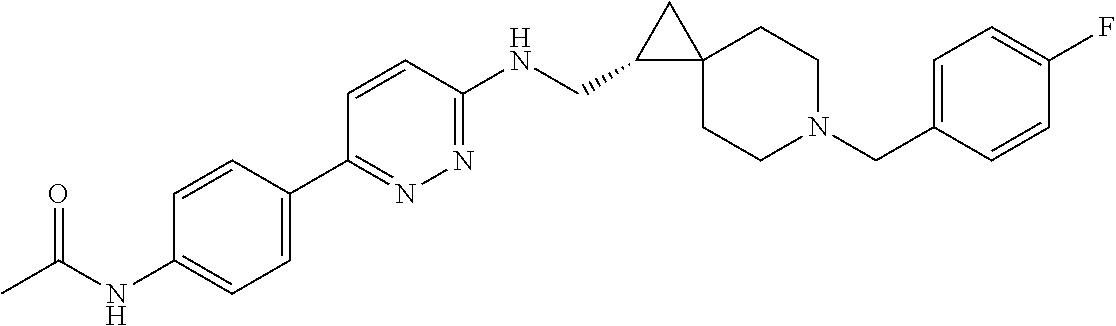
C1(CN2CCC3(CC2)CC3CNC2=NN=C(C3=CC=C(NC(C)=O)C=C3)C=C2)=CC=C(F)C=C1
